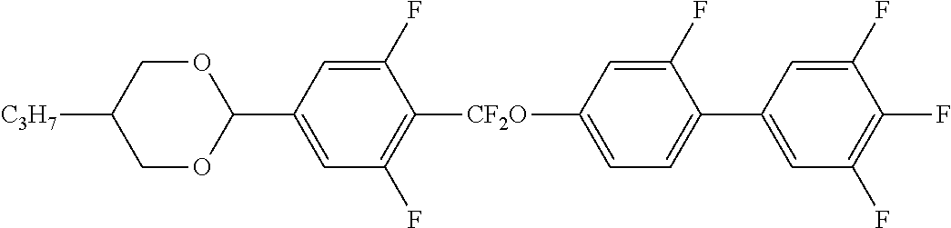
C1(F)=CC(C2OCC([C3H7])CO2)=CC(F)=C1[CF2O]C1=CC=C(C2=CC(F)=C(F)C(F)=C2)C(F)=C1
